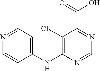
C1(Cl)=C(NC2=CC=NC=C2)N=CN=C1C(=O)O
